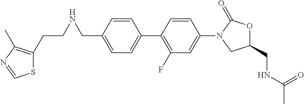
C1(CNCCC2=C(C)N=CS2)=CC=C(C2=C(F)C=C(N3C(=O)OC(CNC(C)=O)C3)C=C2)C=C1
